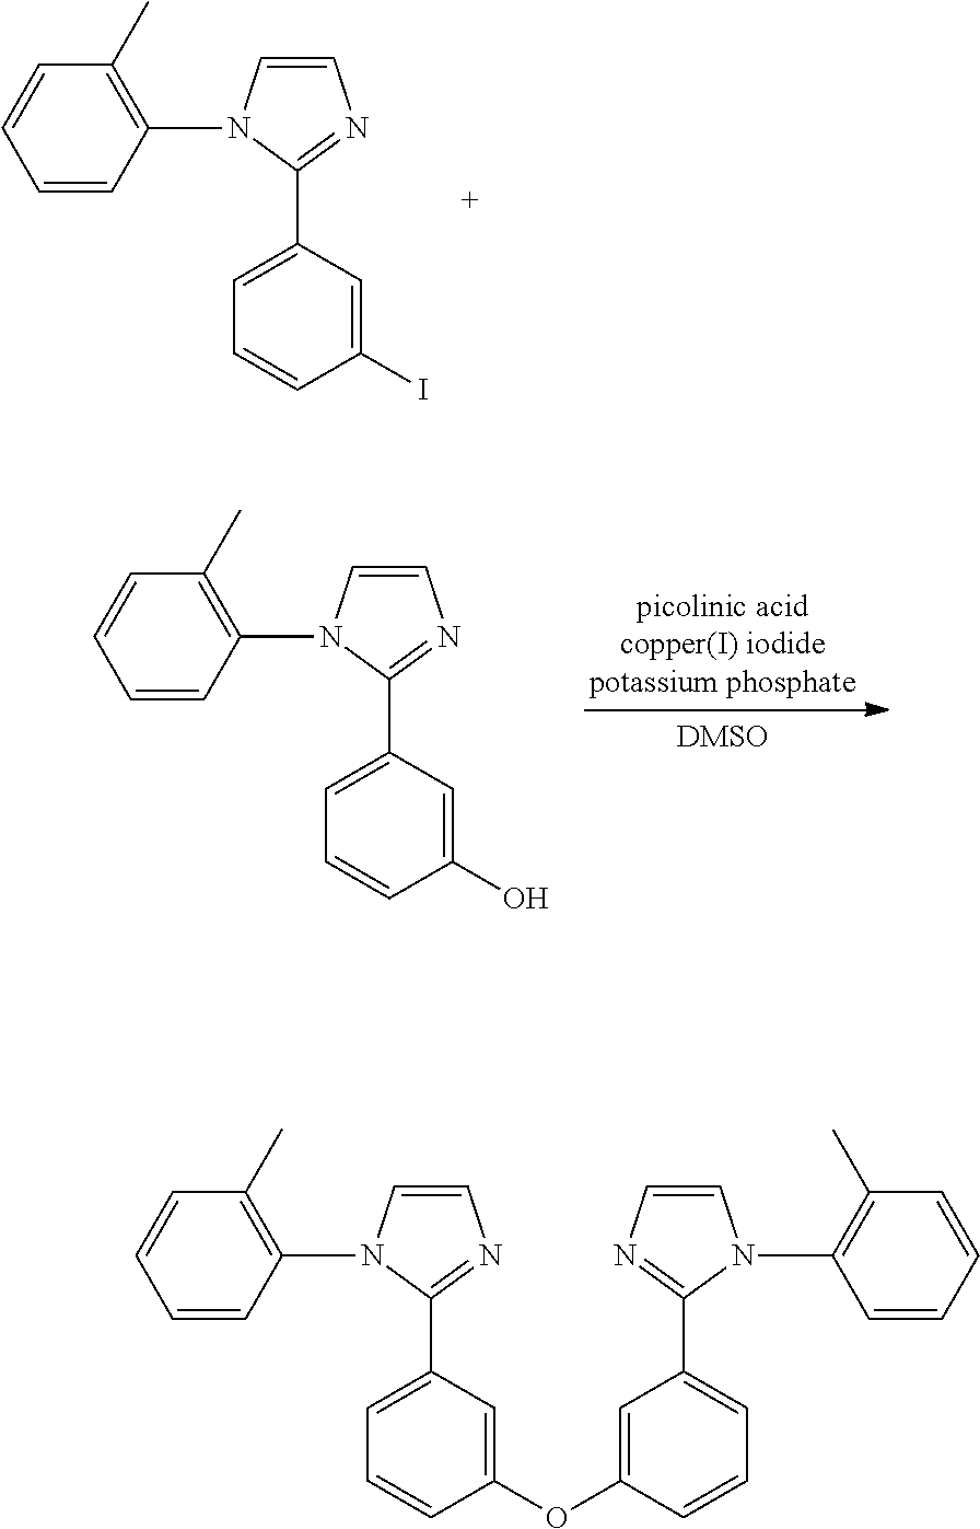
C1=CC(N2C=CN=C2C2=CC=CC(I)=C2)=C(C)C=C1.C1=CC(N2C=CN=C2C2=CC=CC(O)=C2)=C(C)C=C1.C1=CC(N2C=CN=C2C2=CC=CC(OC3=CC(C4=NC=CN4C4=C(C)C=CC=C4)=CC=C3)=C2)=C(C)C=C1
